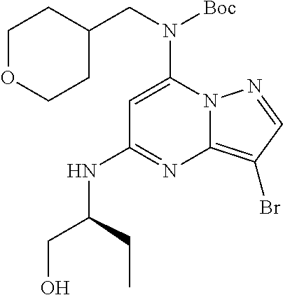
C1=C(N(CC2CCOCC2)[Boc])N2C(=C(Br)C=N2)N=C1NC(CO)CC
